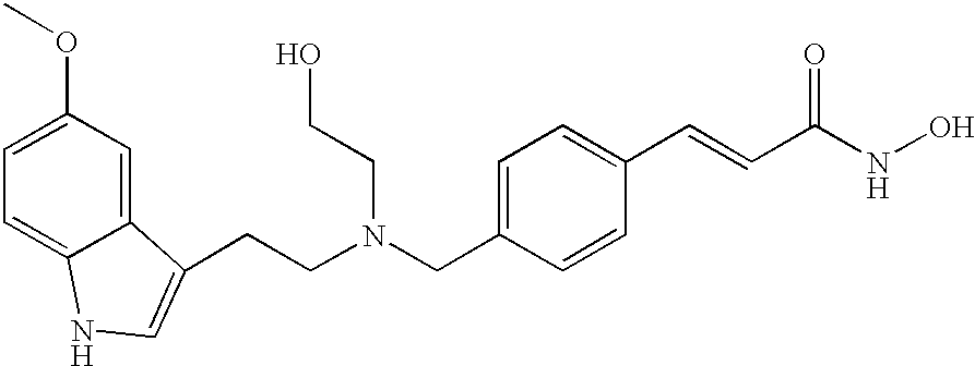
C1=C(OC)C=C2C(=C1)NC=C2CCN(CC1=CC=C(C=CC(NO)=O)C=C1)CCO
